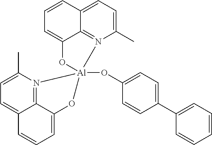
C12=N3C(C)=CC=C1C=CC=C2O[Al]31(OC2=CC=C(C3=CC=CC=C3)C=C2)N2=C3C(=CC=C2C)C=CC=C3O1
